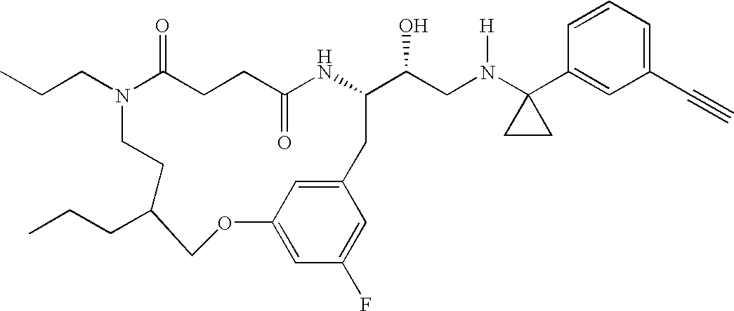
N1(CCC)C(=O)CCC(=O)NC(C(CN(C2(C3=CC(C#C)=CC=C3)CC2)[H])O)CC2=CC(=CC(F)=C2)OCC(CCC)CC1
